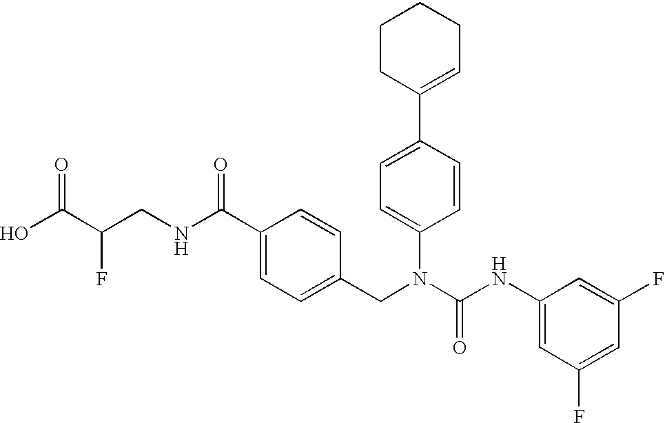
OC(C(CNC(C1=CC=C(CN(C(NC2=CC(F)=CC(F)=C2)=O)C2=CC=C(C3=CCCCC3)C=C2)C=C1)=O)F)=O
